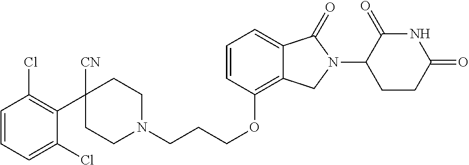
C1N(CCCOC2=C3C(=CC=C2)C(=O)N(C2C(=O)NC(=O)CC2)C3)CCC(C2=C(Cl)C=CC=C2Cl)([CN])C1
